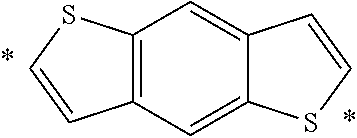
C12=C(SC=C1)C=C1C(=C2)SC=C1
